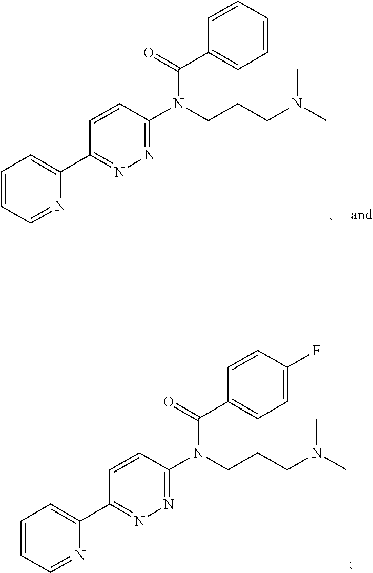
C1=CC=NC(C2=NN=C(N(CCCN(C)C)C(C3=CC=CC=C3)=O)C=C2)=C1.C1=CC=NC(C2=NN=C(N(CCCN(C)C)C(C3=CC=C(F)C=C3)=O)C=C2)=C1
